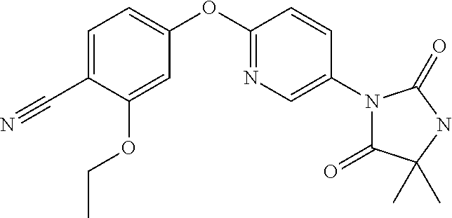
C1(OC2=CC=C(C#N)C(OCC)=C2)=NC=C(N2C(=O)C(C)(C)NC2=O)C=C1
